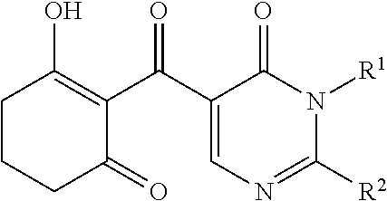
C1(C(=O)C2=CN=C([R2])N([R1])C2=O)=C(O)CCCC1=O
